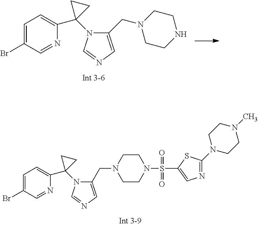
C1=C(Br)C=NC(C2(N3C(CN4CCNCC4)=CN=C3)CC2)=C1.C1=C(Br)C=NC(C2(N3C(CN4CCN(S(C5=CN=C(N6CCN(C)CC6)S5)(=O)=O)CC4)=CN=C3)CC2)=C1
